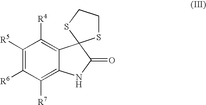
C1([R5])=C([R6])C([R7])=C2C(=C1[R4])C1(C(=O)N2)SCCS1
